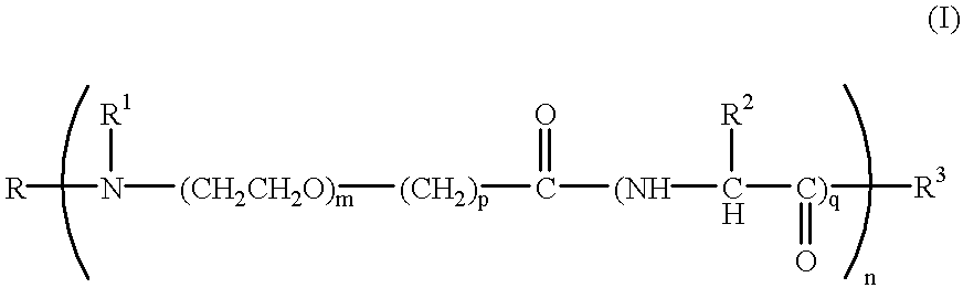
[R]N([(CH2CH2O)m][(CH2)p]C([(NH]C([C)q](=O)[R3])[R2])=O)[R1]
